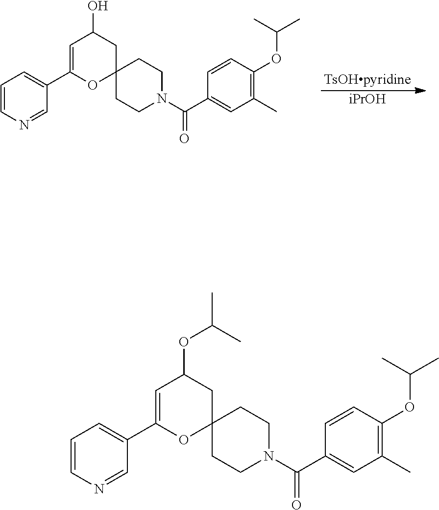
C1=CN=CC(C2=CC(OC(C)C)CC3(O2)CCN(C(C2=CC(C)=C(OC(C)C)C=C2)=O)CC3)=C1.C1=CN=CC(C2=CC(O)CC3(O2)CCN(C(C2=CC(C)=C(OC(C)C)C=C2)=O)CC3)=C1.[iPrOH]
